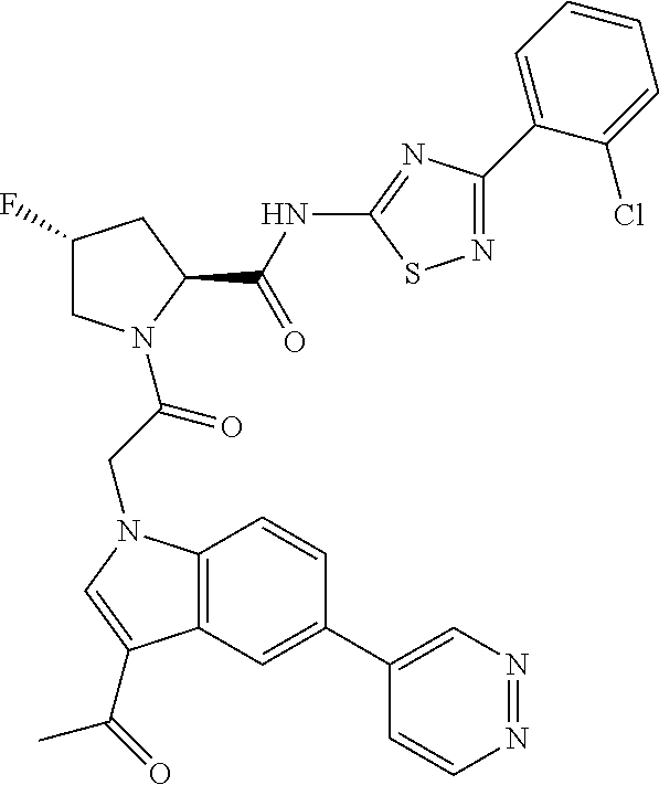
C1(F)CN(C(CN2C3=C(C=C(C4=CN=NC=C4)C=C3)C(C(C)=O)=C2)=O)C(C(NC2=NC(C3=CC=CC=C3Cl)=NS2)=O)C1
